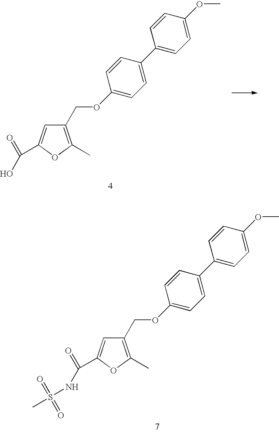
C(C1=C(C)OC(C(=O)O)=C1)OC1=CC=C(C2=CC=C(OC)C=C2)C=C1.C(C1=C(C)OC(C(=O)NS(=O)(=O)C)=C1)OC1=CC=C(C2=CC=C(OC)C=C2)C=C1
